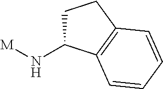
[M]NC1CCC2=C1C=CC=C2
